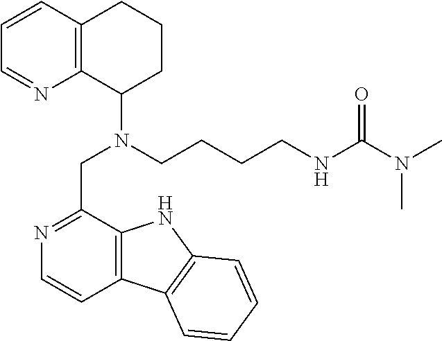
C1=CC2=C(N=C1)C(N(CCCCNC(N(C)C)=O)CC1=NC=CC3=C1NC1=C3C=CC=C1)CCC2
